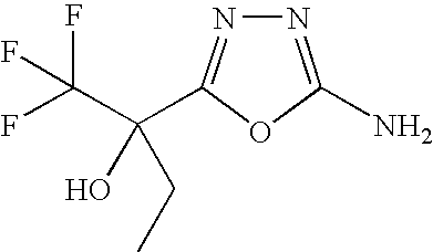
N1=C(N)OC(C(C(F)(F)F)(CC)O)=N1
